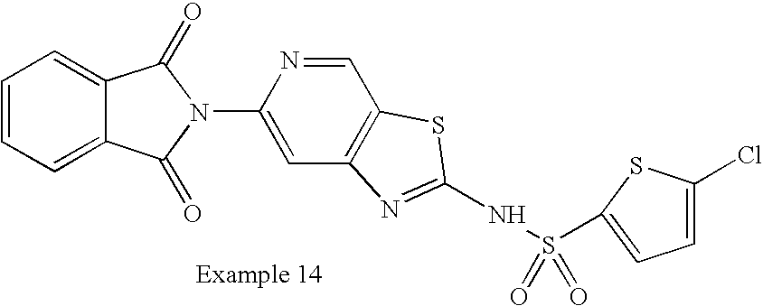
C1=C(N2C(=O)C3=CC=CC=C3C2=O)N=CC2=C1N=C(NS(=O)(=O)C1=CC=C(Cl)S1)S2
